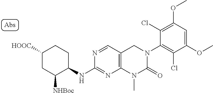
[NHBoc]C1CC([HOOC])CCC1NC1=NC2=C(C=N1)CN(C1=C(Cl)C(OC)=CC(OC)=C1Cl)C(=O)N2C
